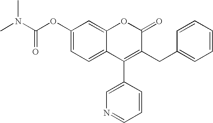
C1(OC(N(C)C)=O)=CC=C2C(=C1)OC(=O)C(CC1=CC=CC=C1)=C2C1=CN=CC=C1
